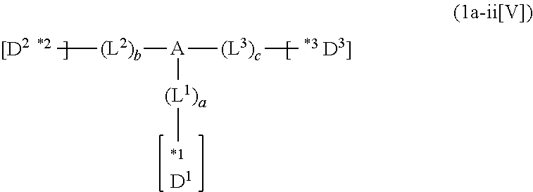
C[(L2)b][A]([(L1)a]C)[(L3)c]C.[D1]
